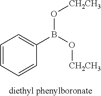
C1=CC=CC(B(O[CH2CH3])O[CH2CH3])=C1
